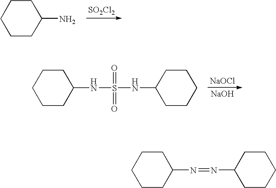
[SO2Cl2].C1CC(N)CCC1.[NaOCl].[NaOH].C1CC(NS(NC2CCCCC2)(=O)=O)CCC1.C1CC(N=NC2CCCCC2)CCC1
